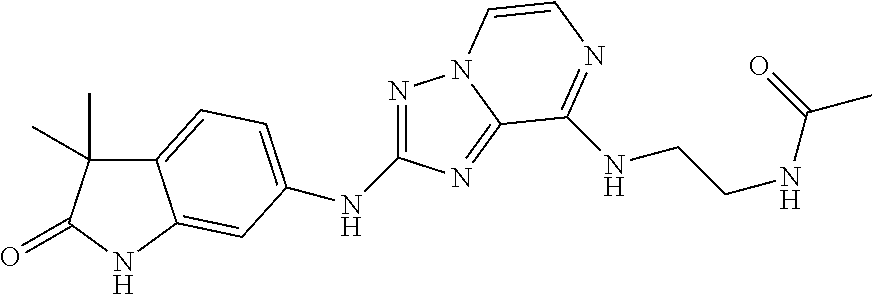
N(C1=NN2C(=N1)C(NCCNC(C)=O)=NC=C2)C1=CC=C2C(C)(C)C(=O)NC2=C1
